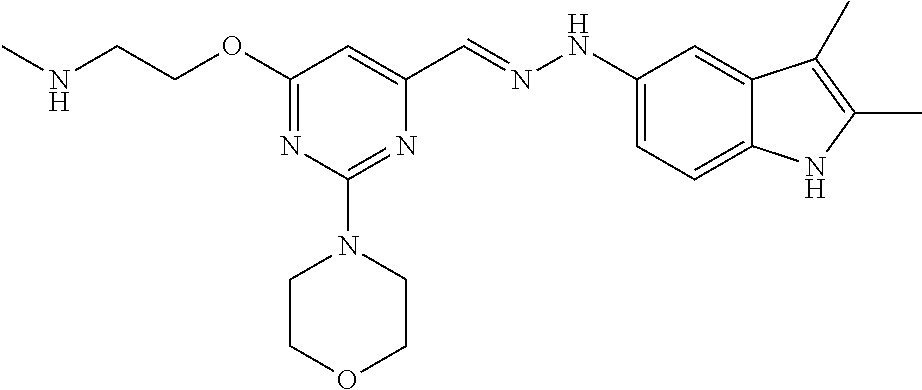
N(CCOC1=NC(N2CCOCC2)=NC(C=NNC2=CC=C3C(=C2)C(C)=C(C)N3)=C1)C
